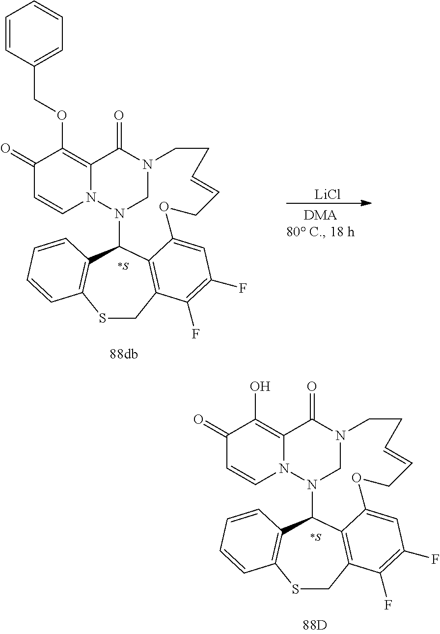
C1(=O)C=CN2C(=C1OCC1=CC=CC=C1)C(=O)N1CN2C2C3=C(SCC4=C2C(=CC(F)=C4F)OCC=CCC1)C=CC=C3.[*S].[LiCl].[*S].C1(=O)C=CN2C(=C1O)C(=O)N1CN2C2C3=C(SCC4=C2C(=CC(F)=C4F)OCC=CCC1)C=CC=C3
